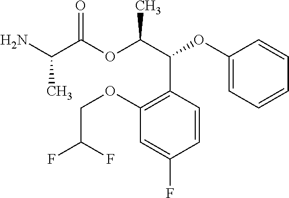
CC(C(=O)OC(C(C1=C(OCC(F)F)C=C(F)C=C1)OC1=CC=CC=C1)C)N
